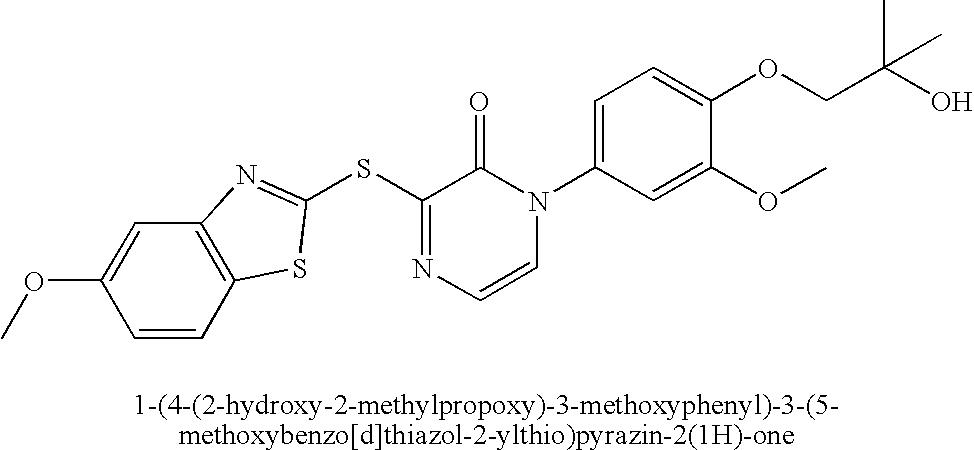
S(C1=NC=CN(C2=CC=C(OCC(O)(C)C)C(OC)=C2)C1=O)C1=NC2=C(C=CC(OC)=C2)S1
